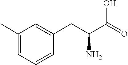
C1=C(C)C=C(CC(C(O)=O)N)C=C1
